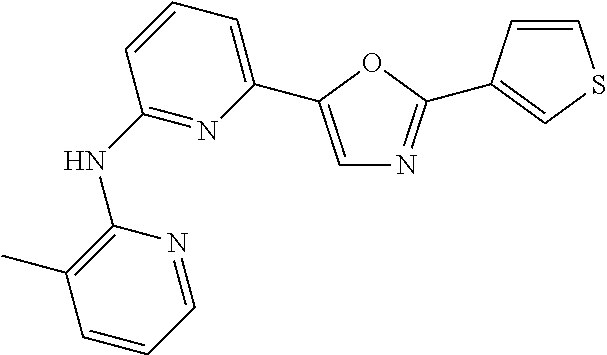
C1(NC2=NC(C3=CN=C(C4=CSC=C4)O3)=CC=C2)=C(C)C=CC=N1
